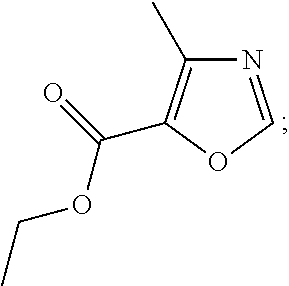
N1=COC(C(=O)OCC)=C1C
